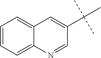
C1=CC=C2C(=C1)C=C(C(C)(C)C)C=N2
